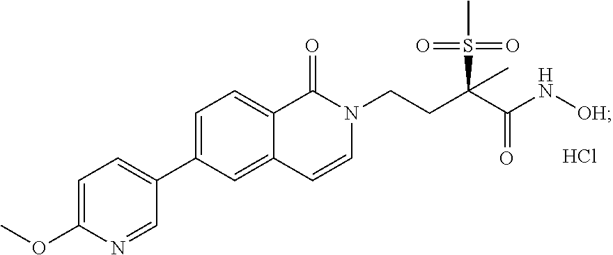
COC1=CC=C(C2=CC=C3C(=C2)C=CN(CCC(C(N[OH])=O)(S(C)(=O)=O)C)C3=O)C=N1.Cl
